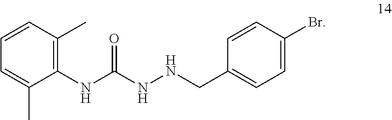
C1=C(C)C(NC(NNCC2=CC=C(Br)C=C2)=O)=C(C)C=C1
